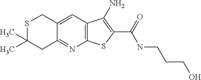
C12=C(C=C3C(=N1)CC(C)(C)SC3)C(N)=C(C(NCCCO)=O)S2
